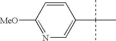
C1=CC([MeO])=NC=C1C(C)(C)C
